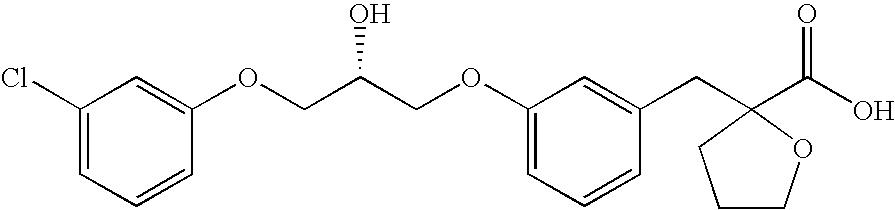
C1(Cl)=CC=CC(OCC(COC2=CC=CC(CC3(C(O)=O)CCCO3)=C2)O)=C1
